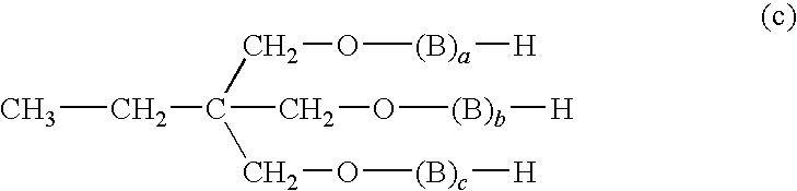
CCC(CO[(B)c][H])(CO[(B)a][H])CO[(B)b][H]
